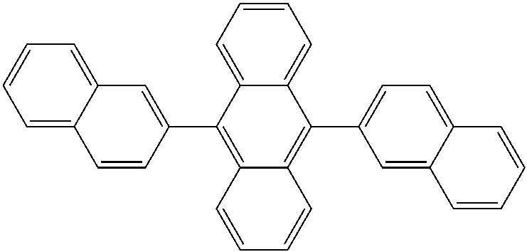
C1=C2C(=CC=C1)C(C1=CC=C3C(=C1)C=CC=C3)=C1C(=C2C2=CC3=CC=CC=C3C=C2)C=CC=C1
